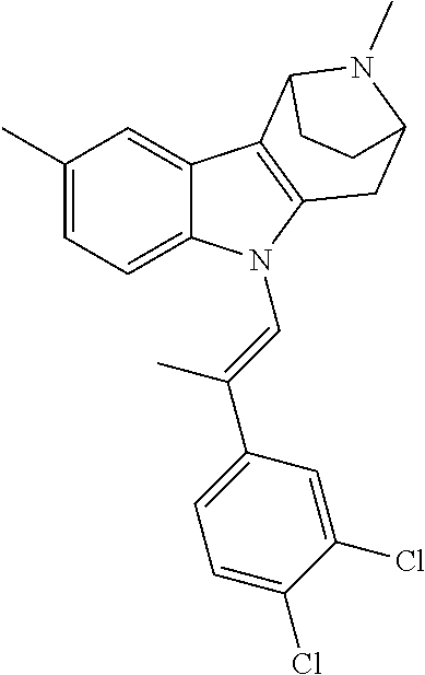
C1(C)=CC=C2C(=C1)C1=C(N2C=C(C2=CC=C(Cl)C(Cl)=C2)C)CC2N(C)C1CC2
